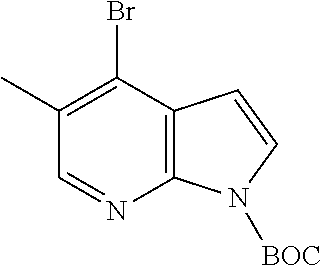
BrC1=C(C)C=NC2=C1C=CN2[BOC]
